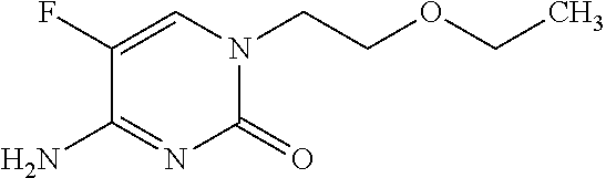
C(CN1C(=O)N=C(N)C(F)=C1)OCC
